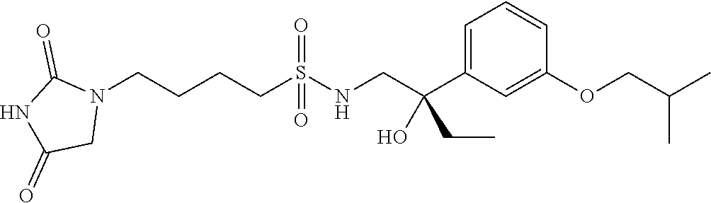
N1(CCCCS(NCC(C2=CC=CC(OCC(C)C)=C2)(O)CC)(=O)=O)C(=O)NC(=O)C1
